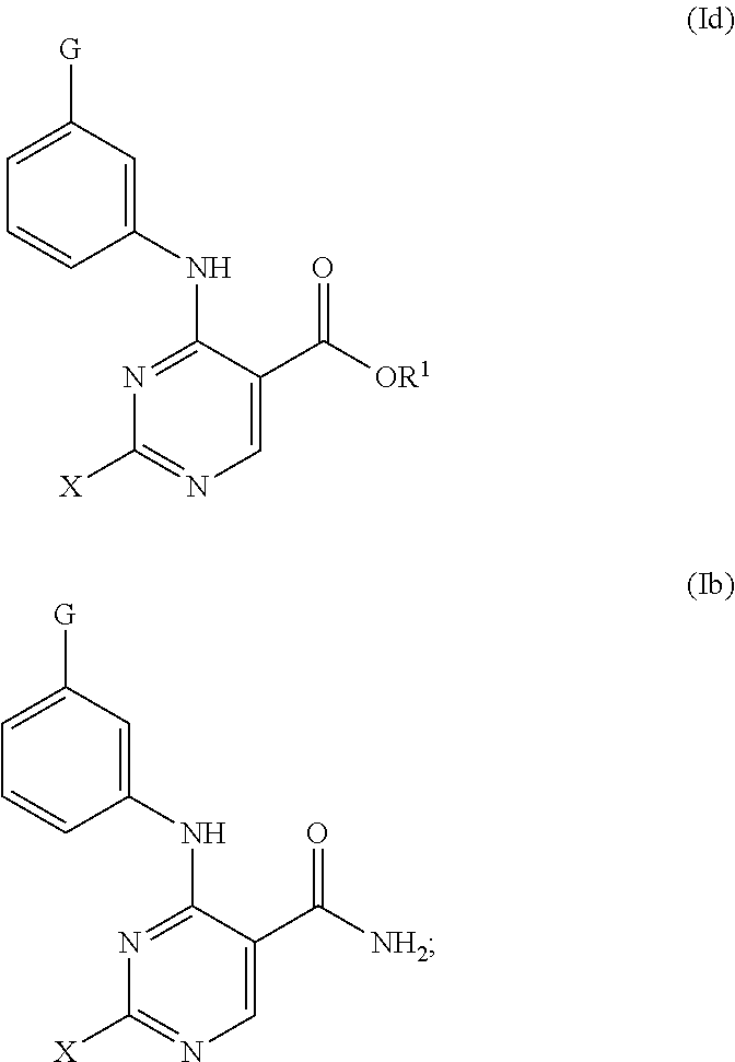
C1=C([G])C=C(NC2=NC([X])=NC=C2C([OR1])=O)C=C1.C1=C([G])C=C(NC2=NC([X])=NC=C2C([NH2])=O)C=C1
